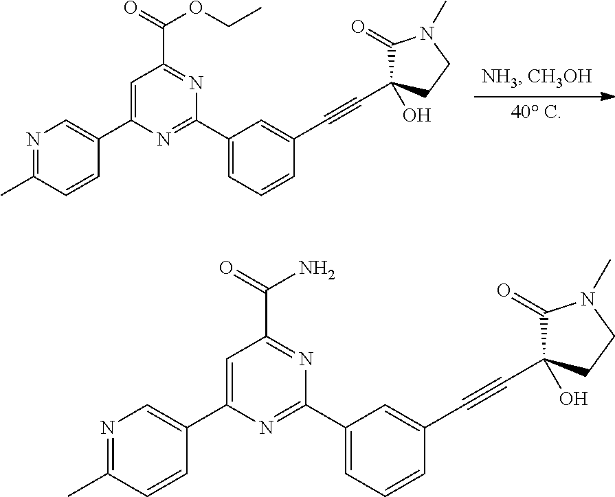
C1=C(C2=CN=C(C)C=C2)N=C(C2=CC=CC(C#CC3(O)C(=O)N(C)CC3)=C2)N=C1C(=O)N.C1=C(C2=CN=C(C)C=C2)N=C(C2=CC=CC(C#CC3(O)C(=O)N(C)CC3)=C2)N=C1C(=O)OCC.[40 C]
